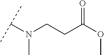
C(CC(OC)=O)N(C(C)C)C
